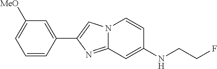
N12C(=NC(C3=CC([MeO])=CC=C3)=C1)C=C(NCCF)C=C2
